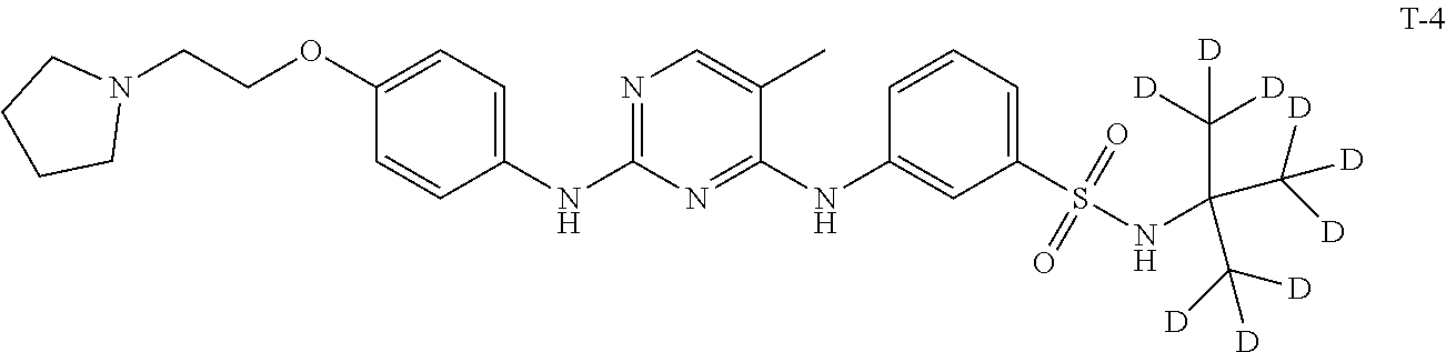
N1=C(NC2=CC=C(OCCN3CCCC3)C=C2)N=C(NC2=CC(S(NC(C([D])([D])[D])(C([D])([D])[D])C([D])([D])[D])(=O)=O)=CC=C2)C(C)=C1
